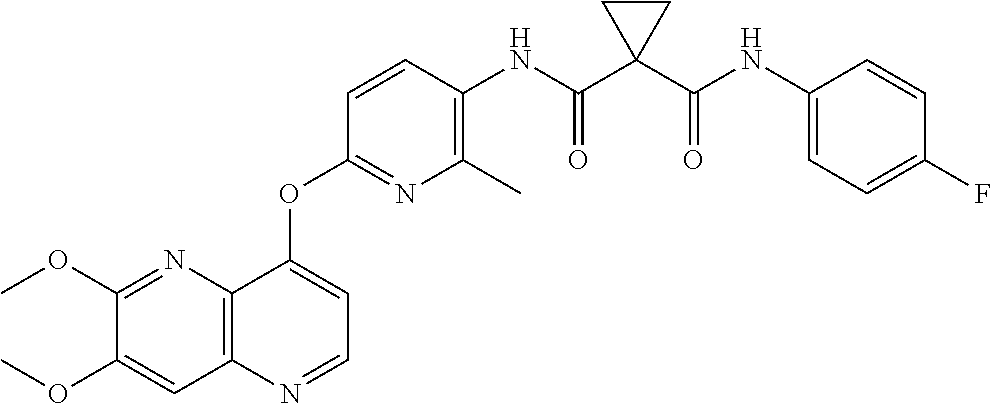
C1(OC)=CC2=C(N=C1OC)C(OC1=NC(C)=C(NC(C3(C(NC4=CC=C(F)C=C4)=O)CC3)=O)C=C1)=CC=N2
